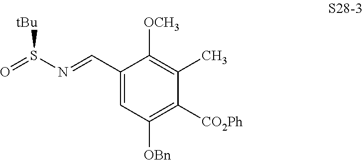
C1(C=NS([tBu])=O)=CC([OBn])=C([CO2Ph])C(C)=C1[OCH3]
